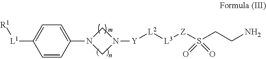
N1(C2=CC=C([L1][R1])C=C2)CN([Y][L2][L3][Z]S(CCN)(=O)=O)C1
